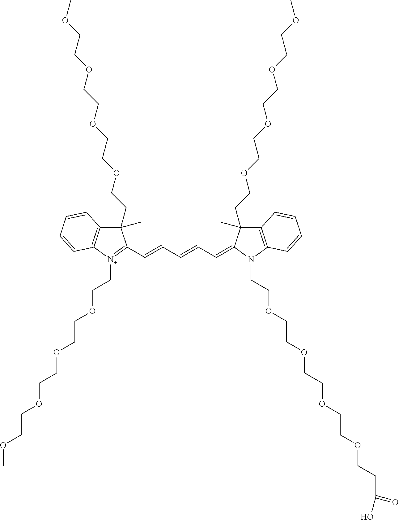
C1(C)(CCOCCOCCOCCOC)C2=C([N+](CCOCCOCCOCCOC)=C1C=CC=CC=C1C(C)(CCOCCOCCOCCOC)C3=C(N1CCOCCOCCOCCOCCC(=O)O)C=CC=C3)C=CC=C2
